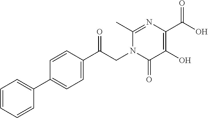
C1=CC=CC(C2=CC=C(C(CN3C(=O)C(O)=C(C(O)=O)N=C3C)=O)C=C2)=C1
